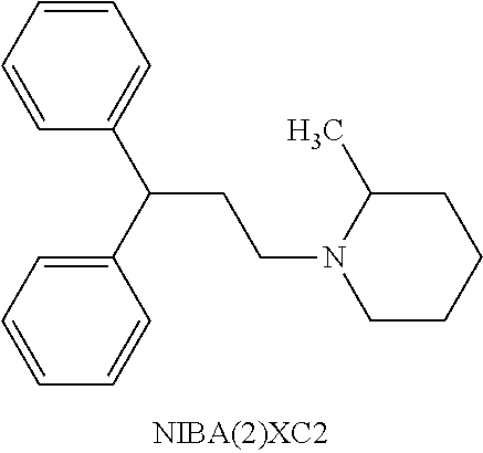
C1=CC=CC(C(C2=CC=CC=C2)CCN2CCCCC2C)=C1
